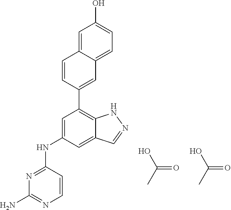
OC(C)=O.N1=C(NC2=CC(C3=CC4=CC=C(O)C=C4C=C3)=C3C(=C2)C=NN3)C=CN=C1N.OC(C)=O
